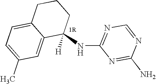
C1(NC2=NC=NC(N)=N2)([H])CCCC2=CC=C(C)C=C12
